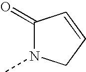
C1(=O)N(C)CC=C1
